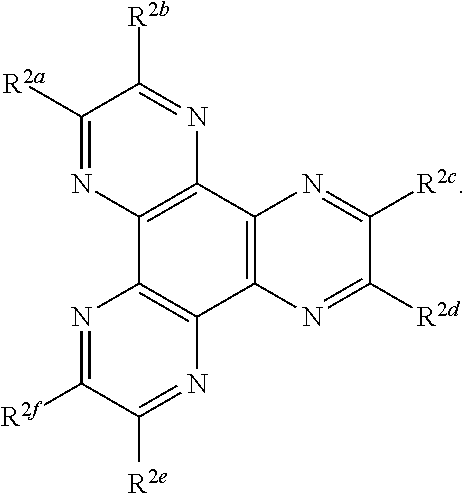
C1([R2a])=NC2=C(N=C1[R2b])C1=C(C3=C2N=C([R2f])C([R2e])=N3)N=C([R2d])C([R2c])=N1
